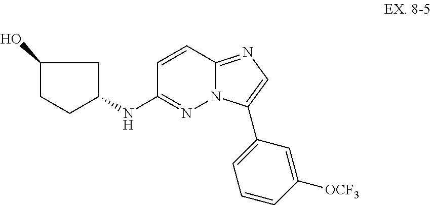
C1=CC2=NC=C(C3=CC=CC([OCF3])=C3)N2N=C1NC1CCC(O)C1
